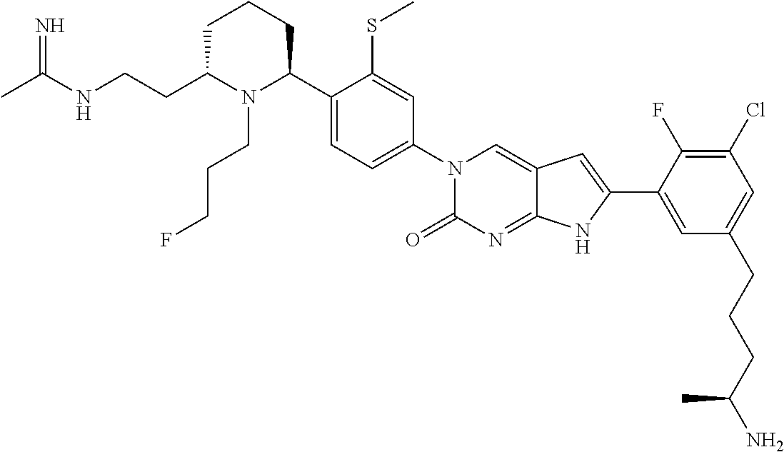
C1C(CCNC(C)=N)N(CCCF)C(C2=CC=C(N3C(=O)N=C4C(=C3)C=C(C3=CC(CCCC(N)C)=CC(Cl)=C3F)N4)C=C2SC)CC1
